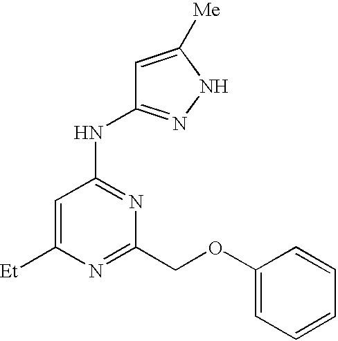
[Et]C1=CC(NC2=NNC([Me])=C2)=NC(COC2=CC=CC=C2)=N1
